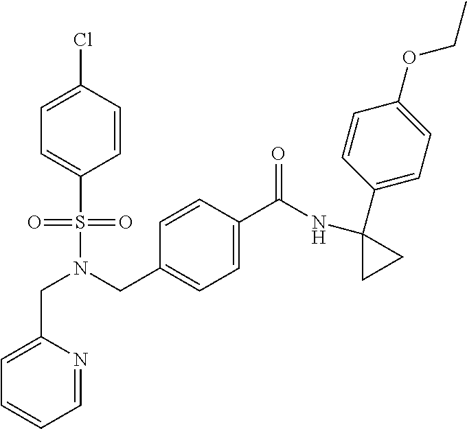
C(N(S(=O)(=O)C1=CC=C(Cl)C=C1)CC1=CC=C(C(NC2(C3=CC=C(OCC)C=C3)CC2)=O)C=C1)C1=CC=CC=N1
